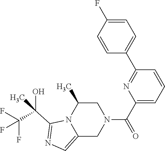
C1C(C)N2C(=CN=C2C(C(F)(F)F)(O)C)CN1C(C1=CC=CC(C2=CC=C(F)C=C2)=N1)=O
